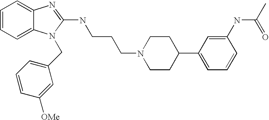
C1=CC=C2C(=C1)N=C(NCCCN1CCC(C3=CC=CC(NC(C)=O)=C3)CC1)N2CC1=CC=CC([OMe])=C1
